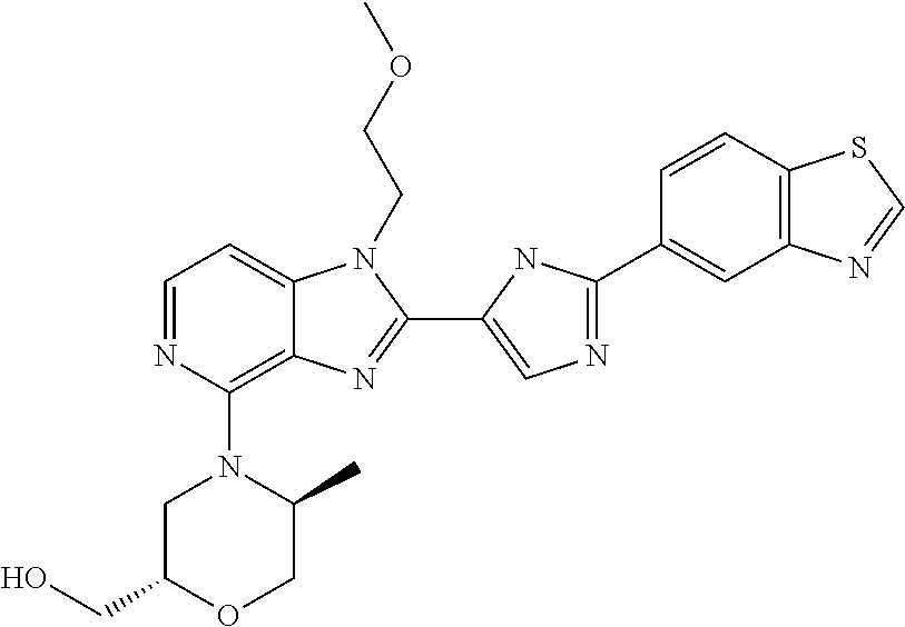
C1=NC(N2CC(CO)OCC2C)=C2C(=C1)N(CCOC)C(C1=CN=C(C3=CC4=C(C=C3)SC=N4)N1)=N2
